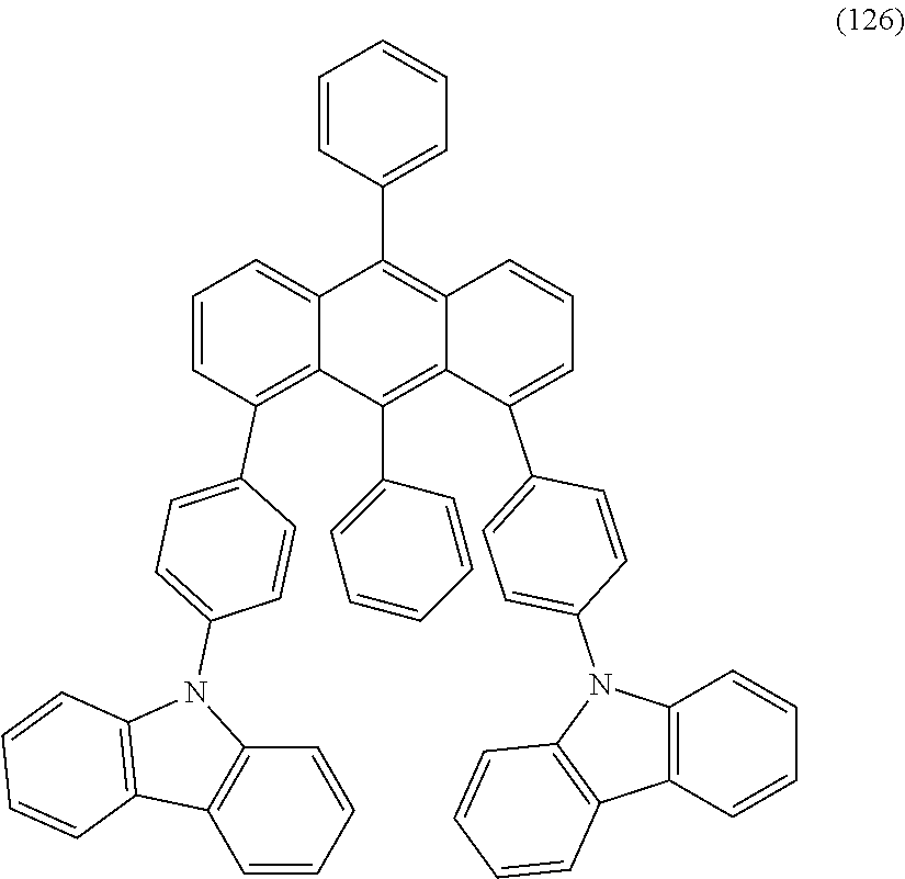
C1=CC(C2=CC=C(N3C4=C(C=CC=C4)C4=C3C=CC=C4)C=C2)=C2C(=C1)C(C1=CC=CC=C1)=C1C(=C2C2=CC=CC=C2)C(C2=CC=C(N3C4=C(C=CC=C4)C4=C3C=CC=C4)C=C2)=CC=C1
